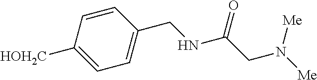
[HOH2C]C1=CC=C(CNC(CN([Me])[Me])=O)C=C1
